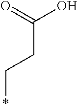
O=C(O)CC*
